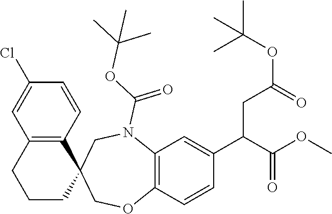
C12=C(C=CC(Cl)=C1)C1(CCC2)COC2=C(N(C(OC(C)(C)C)=O)C1)C=C(C(C(OC)=O)CC(OC(C)(C)C)=O)C=C2
